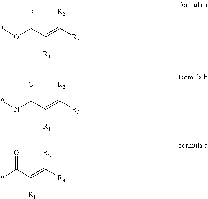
*OC(C(=C([R3])[R2])[R1])=O.*NC(C(=C([R3])[R2])[R1])=O.*C(C(=C([R3])[R2])[R1])=O
